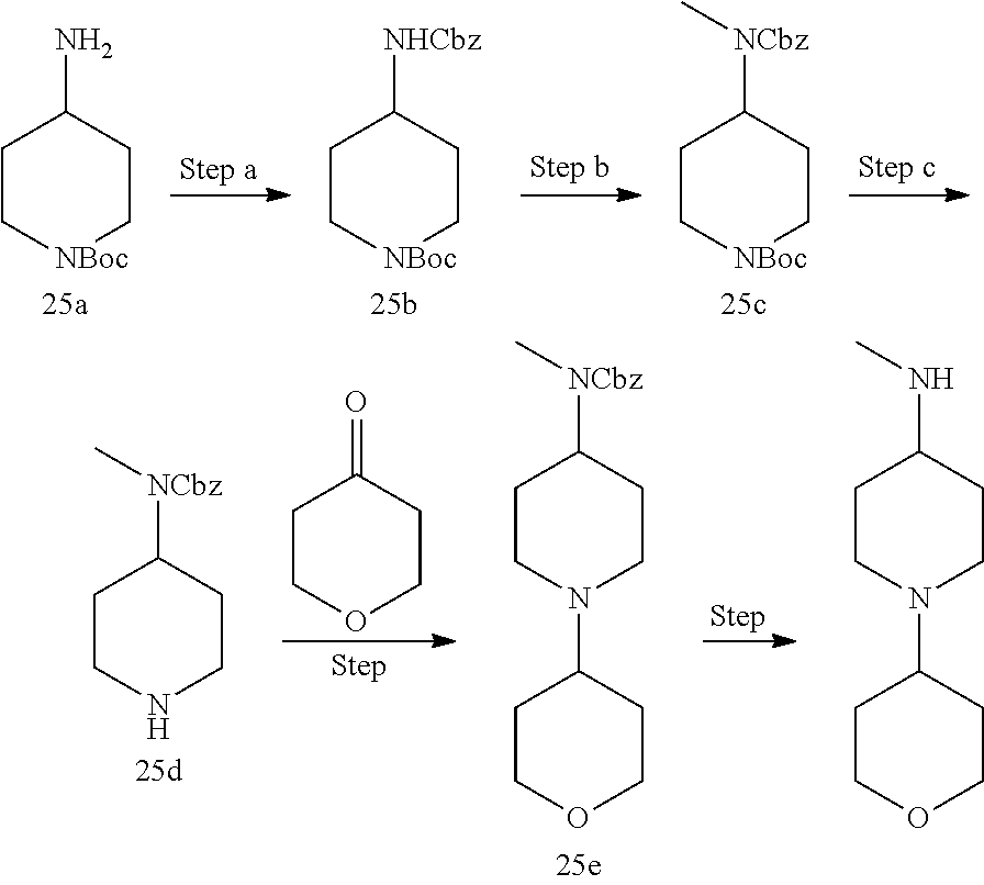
C1C[NBoc]CCC1N.C1C[NBoc]CCC1[NHCbz].C1C[NBoc]CCC1[NCbz]C.C1COCCC1=O.C1CNCCC1[NCbz]C.C1CN(C2CCOCC2)CCC1[NCbz]C.C1CN(C2CCOCC2)CCC1NC
